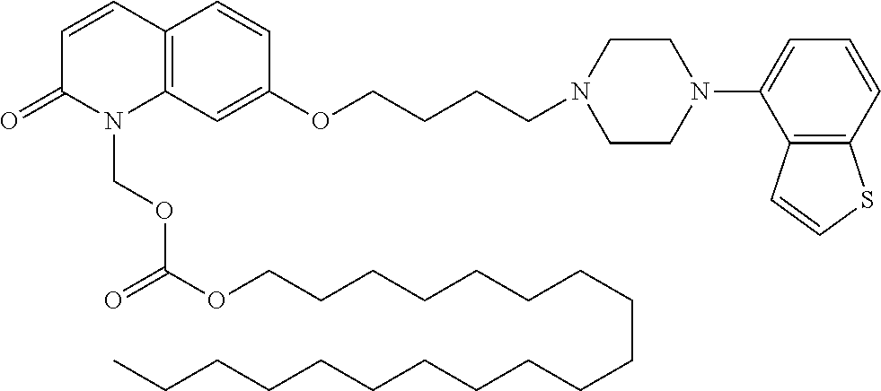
C1=CC2=C(N(COC(OCCCCCCCCCCCCCCCCCCC)=O)C1=O)C=C(OCCCCN1CCN(C3=CC=CC4=C3C=CS4)CC1)C=C2
